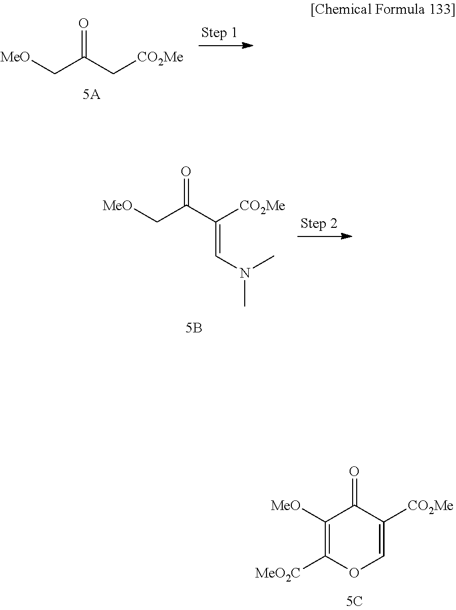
C1([MeO])=C([MeO2C])OC=C([CO2Me])C1=O.C(C(C[CO2Me])=O)[MeO].C(C(C([CO2Me])=CN(C)C)=O)[MeO]
